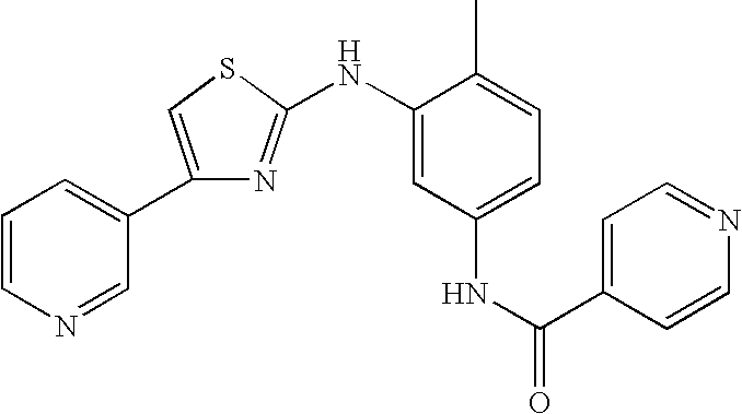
C1=CN=CC(C2=CSC(NC3=CC(NC(C4=CC=NC=C4)=O)=CC=C3C)=N2)=C1
